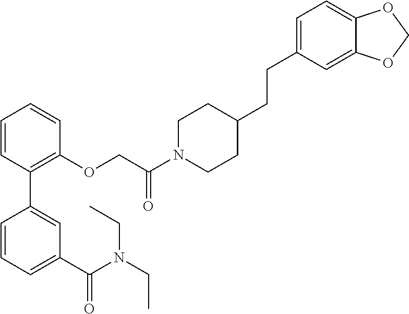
C1=CC(C2=CC(C(N(CC)CC)=O)=CC=C2)=C(OCC(N2CCC(CCC3=CC=C4C(=C3)OCO4)CC2)=O)C=C1
